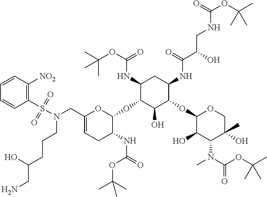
C1(NC(OC(C)(C)C)=O)C(OC2OC(CN(S(C3=C([NO2])C=CC=C3)(=O)=O)CCCC(CN)O)=CCC2NC(=O)OC(C)(C)C)C(O)C(OC2C(O)C(N(C(OC(C)(C)C)=O)C)C(C)(O)CO2)C(NC(C(O)CNC(OC(C)(C)C)=O)=O)C1
